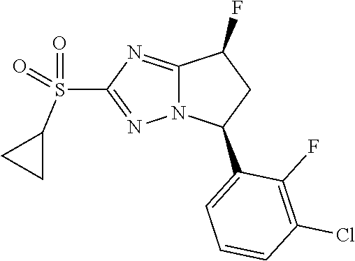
S(C1=NN2C(=N1)C(F)CC2C1=CC=CC(Cl)=C1F)(C1CC1)(=O)=O
